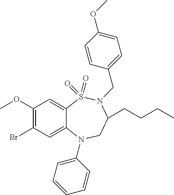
C1(OC)=C(Br)C=C2C(=C1)S(=O)(=O)N(CC1=CC=C(OC)C=C1)C(CCCC)CN2C1=CC=CC=C1
